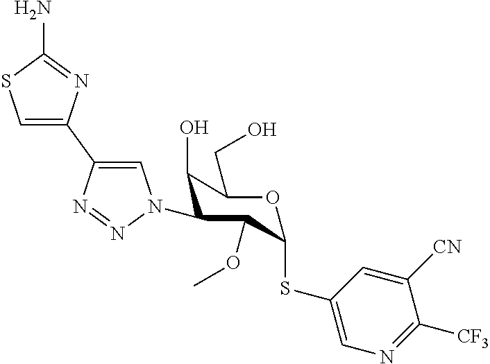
NC1=NC(C2=CN(C3C(O)C(CO)OC(SC4=CN=C([CF3])C([CN])=C4)C3OC)N=N2)=CS1
